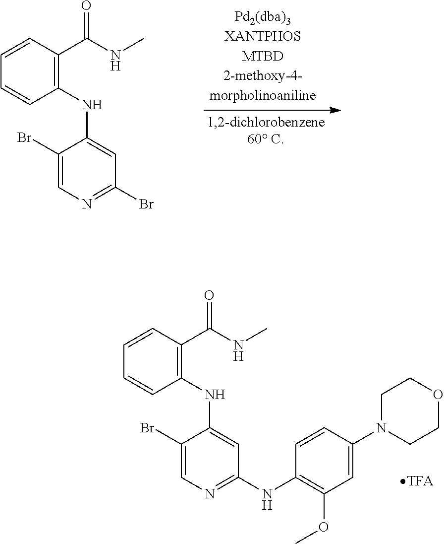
C1(NC2=CC(NC3=C(OC)C=C(N4CCOCC4)C=C3)=NC=C2Br)=C(C(NC)=O)C=CC=C1.C1(NC2=CC(Br)=NC=C2Br)=C(C(NC)=O)C=CC=C1
